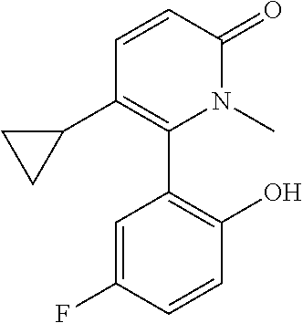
N1(C)C(=O)C=CC(C2CC2)=C1C1=C(O)C=CC(F)=C1
